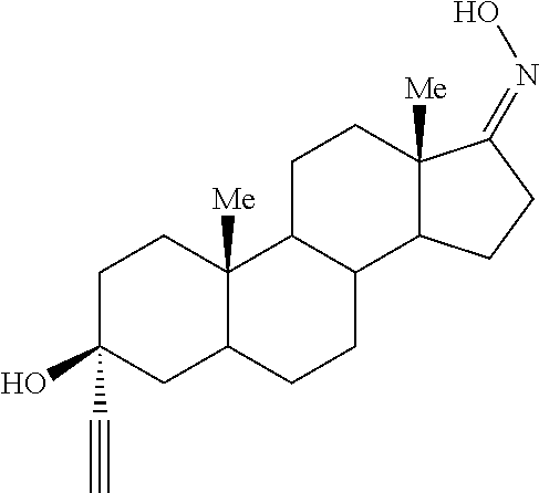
C1C(O)(C#C)CC2C([Me])(C1)C1C(CC2)C2C([Me])(CC1)C(=NO)CC2
